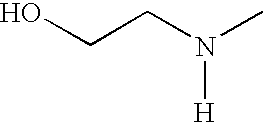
N([H])(CCO)C
